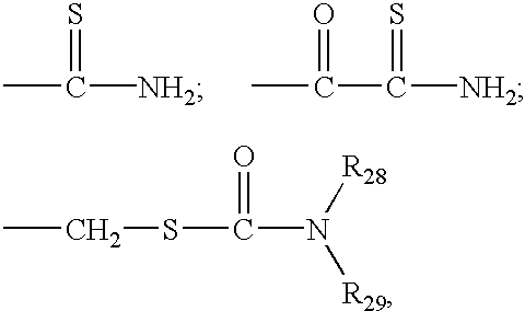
CCSC(N([R29])[R28])=O.CC(=S)[NH2].CC(=O)C(=S)[NH2]
